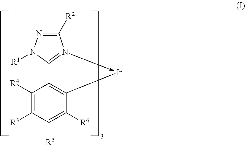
C1([R2])=NN([R1])C2=N1->[Ir]C1=C2C([R4])=C([R3])C([R5])=C1[R6]
